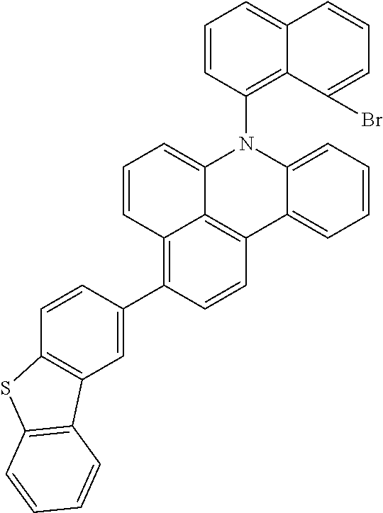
C1=CC2=C(C3=CC4=C(C=C3)SC3=C4C=CC=C3)C=CC3=C2C(=C1)N(C1=C2C(=CC=C1)C=CC=C2Br)C1=CC=CC=C31
